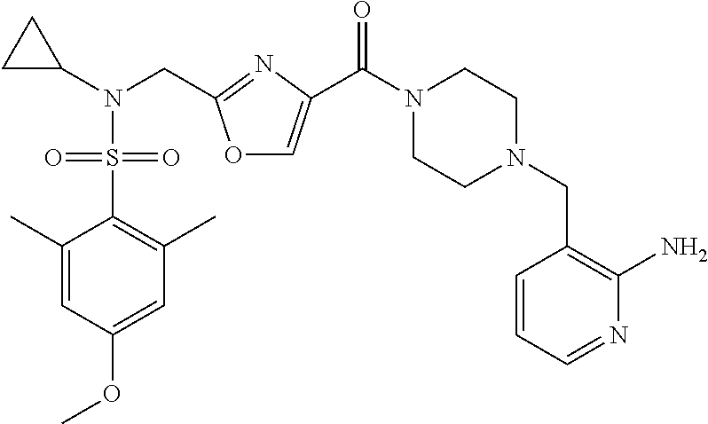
C1(C)=CC(OC)=CC(C)=C1S(=O)(N(C1CC1)CC1=NC(C(N2CCN(CC3=C(N)N=CC=C3)CC2)=O)=CO1)=O
